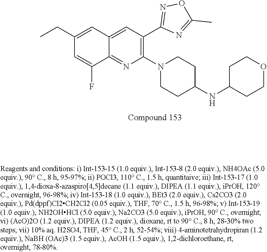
C12=NC(N3CCC(NC4CCOCC4)CC3)=C(C3=NOC(C)=N3)C=C1C=C(CC)C=C2F
